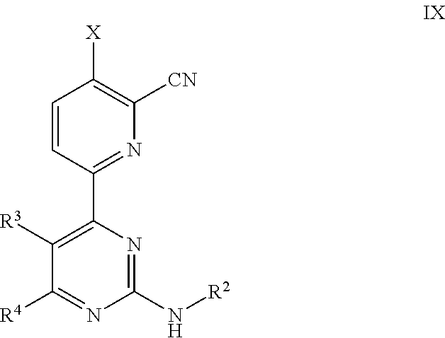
C1=CC(C2=C([R3])C([R4])=NC(N[R2])=N2)=NC([CN])=C1[X]
